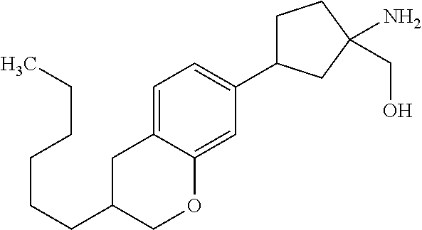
C1C(CCCCCC)COC2=CC(C3CCC(N)(CO)C3)=CC=C12
